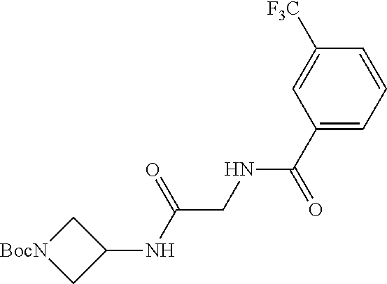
[BocN]1CC(NC(CNC(C2=CC=CC([F3C])=C2)=O)=O)C1
